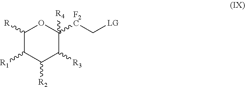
C1([R])C([R1])C([R2])C([R3])C([F2C]C[LG])([R4])O1
